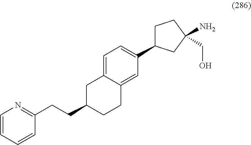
C1C2=CC=C(C3CCC(CO)(N)C3)C=C2CCC1CCC1=NC=CC=C1
